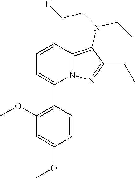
C1=CC2=C(N(CCF)CC)C(CC)=NN2C(C2=C(OC)C=C(OC)C=C2)=C1
